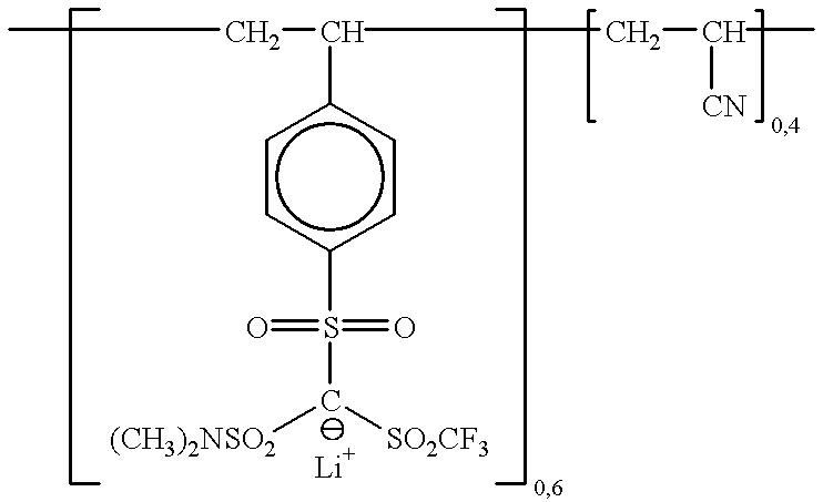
[Li].CCC(c1ccc(S(=O)(=O)C([(CH3)2NSO2])[SO2CF3])cc1)CC([CN])C
